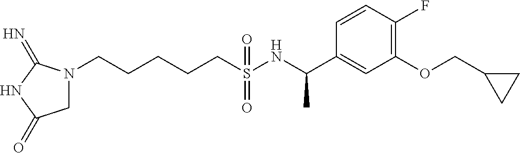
N1(CCCCCS(NC(C2=CC(OCC3CC3)=C(F)C=C2)C)(=O)=O)CC(=O)NC1=N
